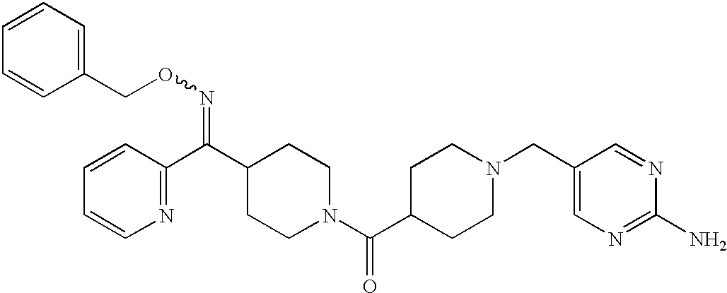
C1=CC(C(C2CCN(C(C3CCN(CC4=CN=C(N)N=C4)CC3)=O)CC2)=NOCC2=CC=CC=C2)=NC=C1
